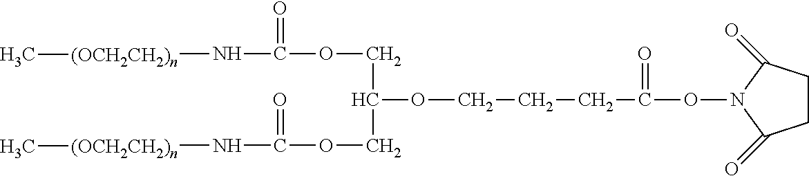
O(CC(OCCCC(ON1C(=O)CCC1=O)=O)COC(N[(OCH2CH2)n]C)=O)C(N[(OCH2CH2)n]C)=O
